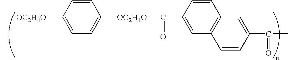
C1=CC([OC2H4O]C(C2=CC3=C(C=C2)C=C(C(C)=O)C=C3)=O)=CC=C1[OC2H4O]C
